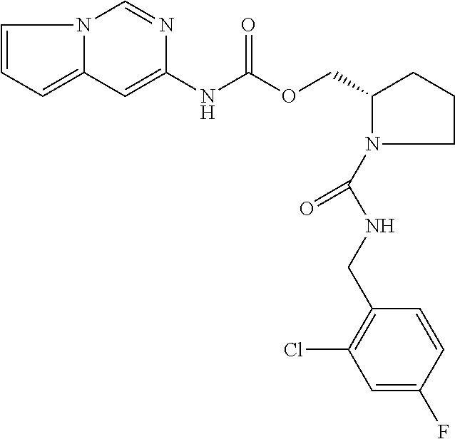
C1=CC=C2N1C=NC(NC(OCC1CCCN1C(NCC1=C(Cl)C=C(F)C=C1)=O)=O)=C2
